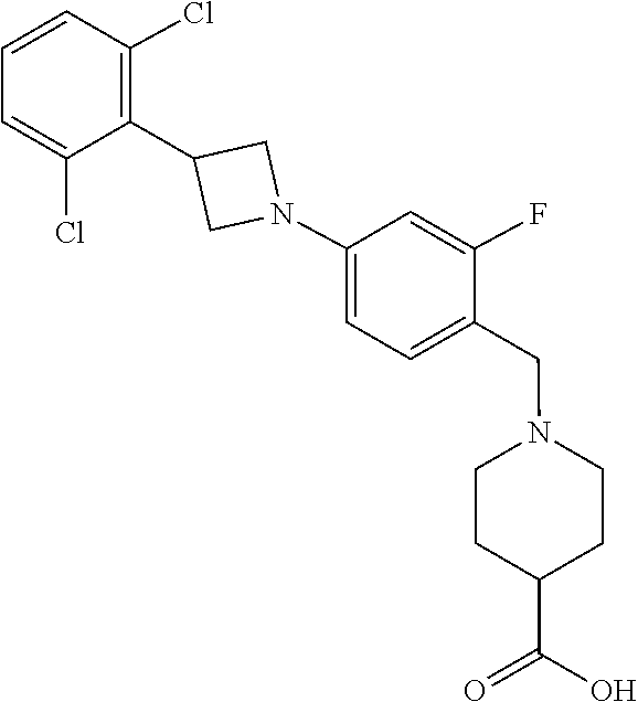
C1=CC(Cl)=C(C2CN(C3=CC=C(CN4CCC(C(=O)O)CC4)C(F)=C3)C2)C(Cl)=C1
